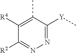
N1=C([Y]C)C(C)=C([R4])C([R2])=N1
